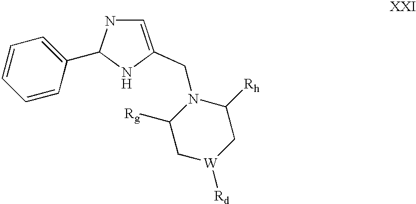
C1=C(CN2C([Rg])C[W]([Rd])CC2[Rh])NC(C2=CC=CC=C2)N1
